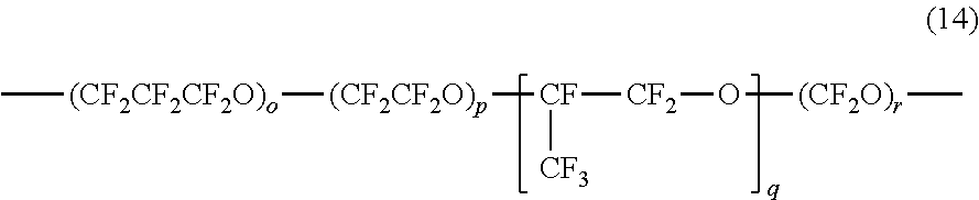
C[(CF2CF2CF2O)o][(CF2CF2O)p][CF]([CF2]O[(CF2O)r]C)[CF3]
